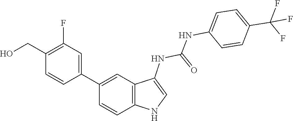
C1=CC(NC(=O)NC2=CNC3=C2C=C(C2=CC(F)=C(CO)C=C2)C=C3)=CC=C1C(F)(F)F
